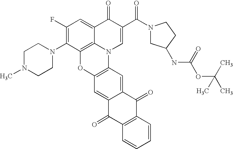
C1(F)=C(N2CCN(C)CC2)C2=C3C(=C1)C(=O)C(C(N1CC(NC(OC(C)(C)C)=O)CC1)=O)=CN3C1=C(O2)C=C2C(=C1)C(=O)C1=C(C2=O)C=CC=C1
